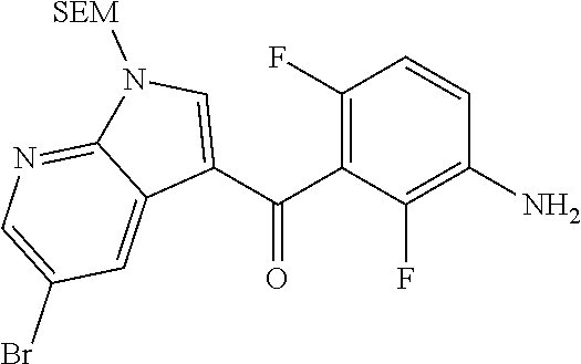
C1(F)=C(C(C2=CN([SEM])C3=NC=C(Br)C=C23)=O)C(F)=C(N)C=C1
